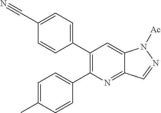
C1=C(C#N)C=CC(C2=C(C3=CC=C(C)C=C3)N=C3C(=C2)N([Ac])N=C3)=C1
